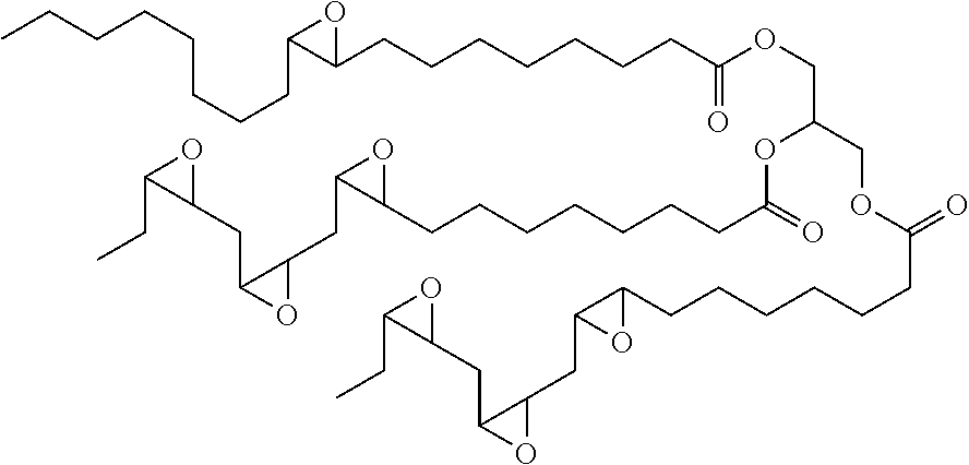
CCCCCCCCC1C(CCCCCCCC(OCC(COC(CCCCCCC2C(CC3C(CC4OC4CC)O3)O2)=O)OC(CCCCCCCC2OC2CC2C(CC3OC3CC)O2)=O)=O)O1
